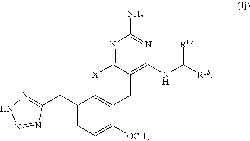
[X]C1=NC(N)=NC(NC([R1b])[R1a])=C1CC1=CC(CC2=NNN=N2)=CC=C1[OCH3]
